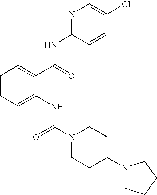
C1=C(Cl)C=CC(NC(C2=CC=CC=C2NC(N2CCC(N3CCCC3)CC2)=O)=O)=N1
